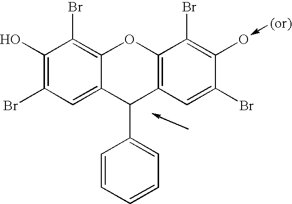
C1(O)=C(Br)C=C2C(=C1Br)OC1=C(C2C2=CC=CC=C2)C=C(Br)C(O-[(or)])=C1Br
